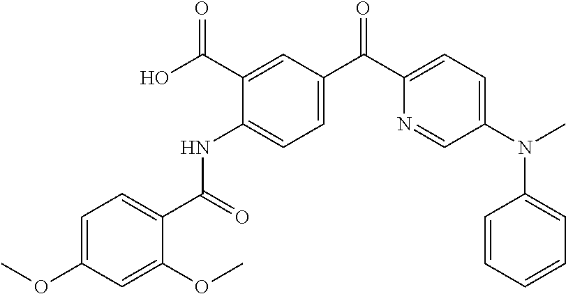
C1=C(OC)C=C(OC)C(C(=O)NC2=CC=C(C(C3=CC=C(N(C)C4=CC=CC=C4)C=N3)=O)C=C2C(O)=O)=C1
